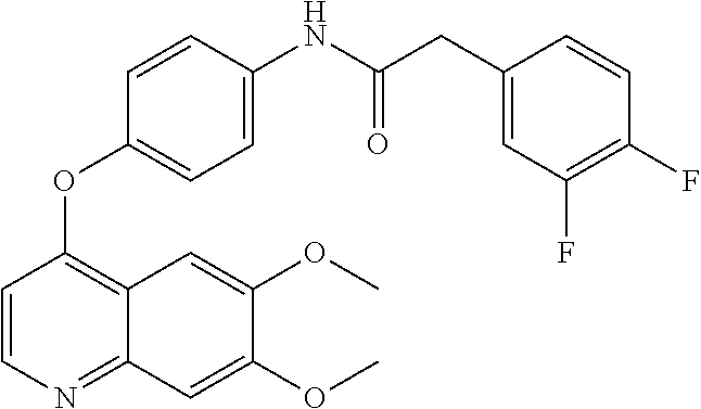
O(C)C1=CC2=NC=CC(OC3=CC=C(NC(CC4=CC(F)=C(F)C=C4)=O)C=C3)=C2C=C1OC
